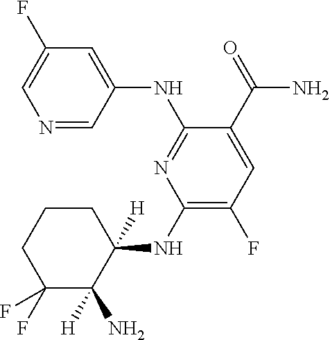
C1(NC2([H])CCCC(F)(F)C2([H])N)=C(F)C=C(C(=O)N)C(NC2=CC(F)=CN=C2)=N1
